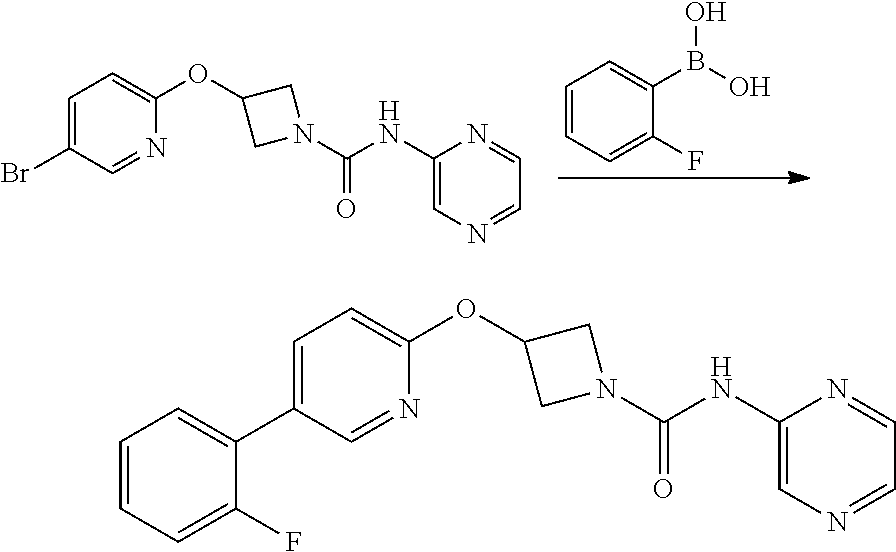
C1=C(Br)C=NC(OC2CN(C(NC3=CN=CC=N3)=O)C2)=C1.C1=CC=C(F)C(B(O)O)=C1.C1=C(C2=CC=CC=C2F)C=NC(OC2CN(C(NC3=CN=CC=N3)=O)C2)=C1
